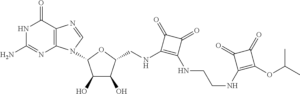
C12=C(C(=O)NC(N)=N1)N=CN2C1C(O)C(O)C(CNC2=C(NCCNC3=C(OC(C)C)C(=O)C3=O)C(=O)C2=O)O1
